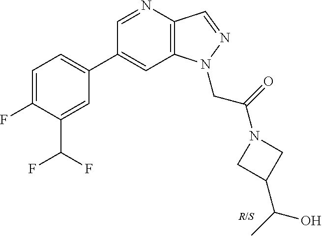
C1(C2=CC=C(F)C(C(F)F)=C2)=CC2=C(C=NN2CC(=O)N2CC(C(C)O)C2)N=C1
